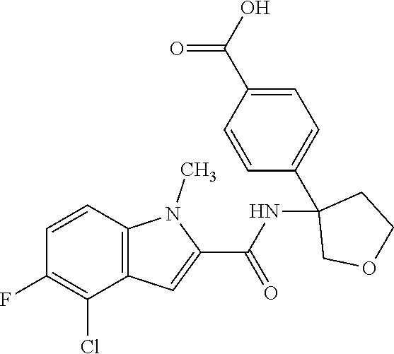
C12=C(C=CC(F)=C1Cl)N(C)C(C(NC1(C3=CC=C(C(O)=O)C=C3)COCC1)=O)=C2
